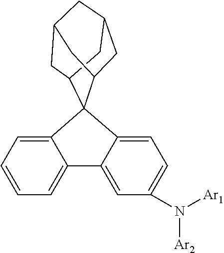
C12=CC=CC=C1C1=CC(N([Ar1])[Ar2])=CC=C1C21C2CC3CC1CC(C2)C3
